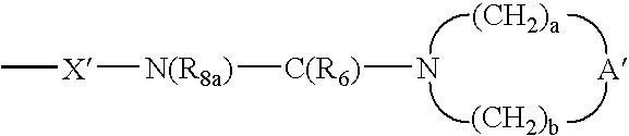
[(CH2)a].[(CH2)b].[A].[C(R6)](N)[N(R8a)][X]C
